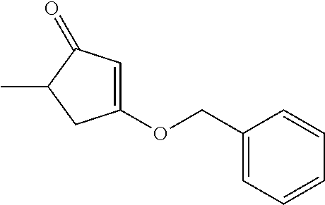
C1=C(OCC2=CC=CC=C2)CC(C)C1=O
